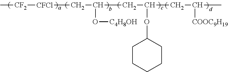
C[CF2][CFCl]CC(CC(CC(C)[COOC9H19])OC1CCCCC1)O[C4H8OH]
